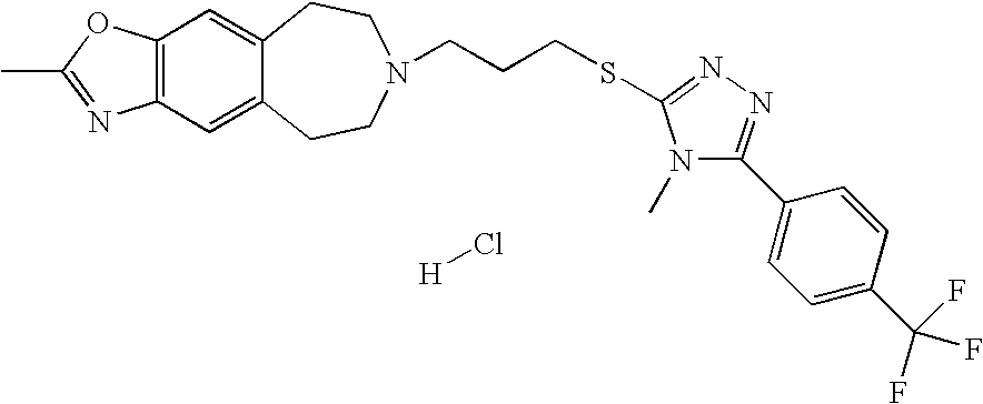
[H]Cl.C12=C(OC(C)=N1)C=C1C(=C2)CCN(CCCSC2=NN=C(C3=CC=C(C(F)(F)F)C=C3)N2C)CC1
